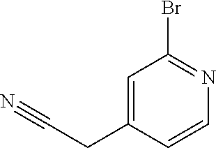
C1=C(CC#N)C=CN=C1Br
